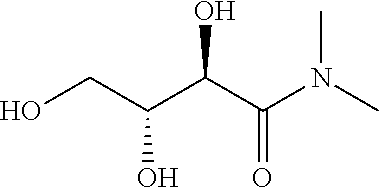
C(O)(C(N(C)C)=O)C(CO)O
